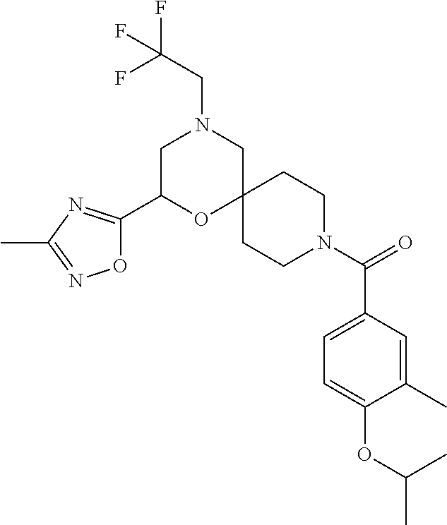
C1(C(N2CCC3(CC2)CN(CC(F)(F)F)CC(C2=NC(C)=NO2)O3)=O)=CC=C(OC(C)C)C(C)=C1
